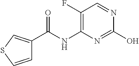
C1(F)=C(NC(C2=CSC=C2)=O)N=C(O)N=C1
